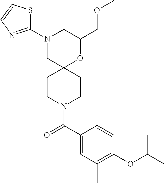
C1(COC)OC2(CN(C3=NC=CS3)C1)CCN(C(C1=CC(C)=C(OC(C)C)C=C1)=O)CC2
